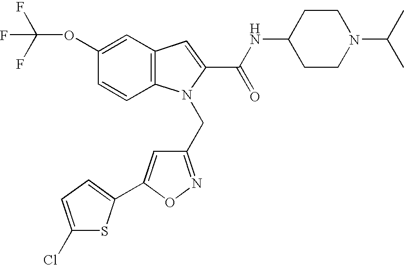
C1=C(OC(F)(F)F)C=CC2=C1C=C(C(NC1CCN(C(C)C)CC1)=O)N2CC1=NOC(C2=CC=C(Cl)S2)=C1
